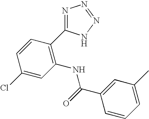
C1=CC(C2=NN=NN2)=C(NC(C2=CC(C)=CC=C2)=O)C=C1Cl
